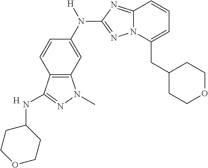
C1=CC2=C(C=C1N([H])C1=NN3C(=N1)C=CC=C3CC1CCOCC1)N(C)N=C2NC1CCOCC1.[H]
